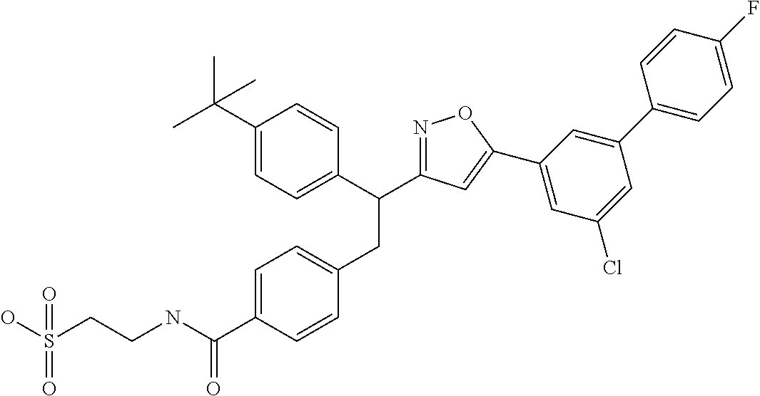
C1(C(C)(C)C)=CC=C(C(CC2=CC=C(C(NCCS(O)(=O)=O)=O)C=C2)C2=NOC(C3=CC(Cl)=CC(C4=CC=C(F)C=C4)=C3)=C2)C=C1
